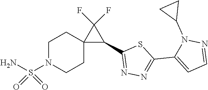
C1=C(C2=NN=C(C3C(F)(F)C34CCN(S(=O)(=O)N)CC4)S2)N(C2CC2)N=C1
